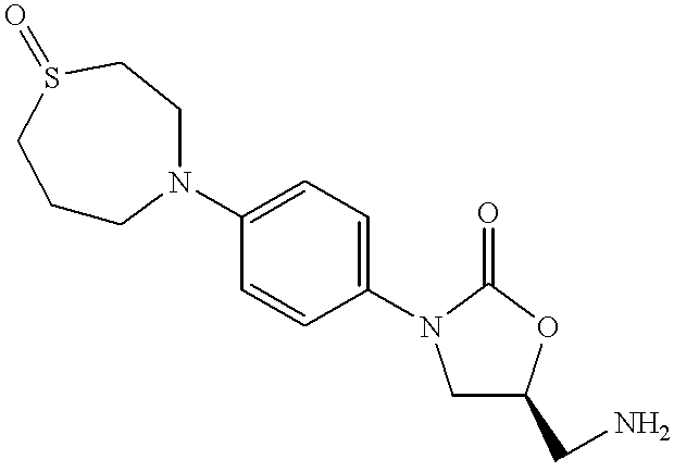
C1(N2CCCS(=O)CC2)=CC=C(N2CC(CN)OC2=O)C=C1
